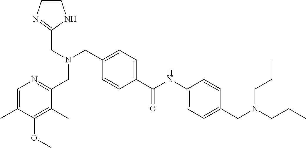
C1=C(C(NC2=CC=C(CN(CCC)CCC)C=C2)=O)C=CC(CN(CC2=NC=CN2)CC2=NC=C(C)C(OC)=C2C)=C1
